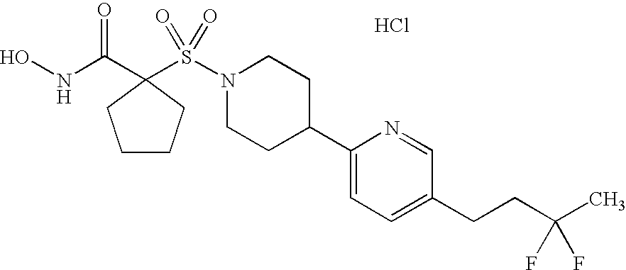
ONC(C1(S(N2CCC(C3=CC=C(CCC(C)(F)F)C=N3)CC2)(=O)=O)CCCC1)=O.Cl
